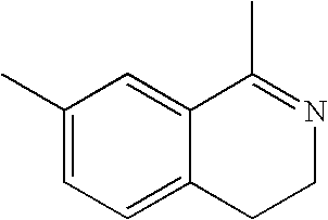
C1(C)=CC=C2C(=C1)C(C)=NCC2
